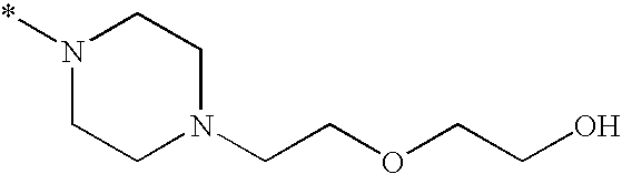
N1(*)CCN(CCOCCO)CC1
